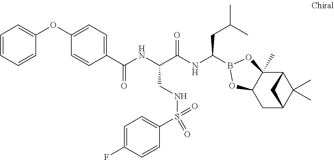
C1(C(NC(C(NC(CC(C)C)B2OC3(C)C4C(C)(C)C(CC3O2)C4)=O)CNS(C2=CC=C(F)C=C2)(=O)=O)=O)=CC=C(OC2=CC=CC=C2)C=C1
